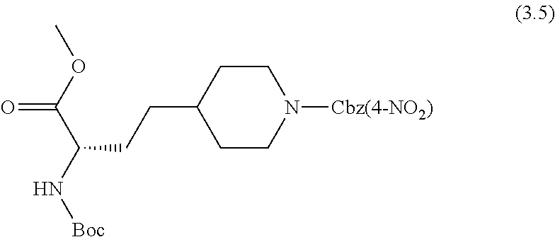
O=C(OC)C(N[Boc])CCC1CCN([Cbz(4-NO2)])CC1
